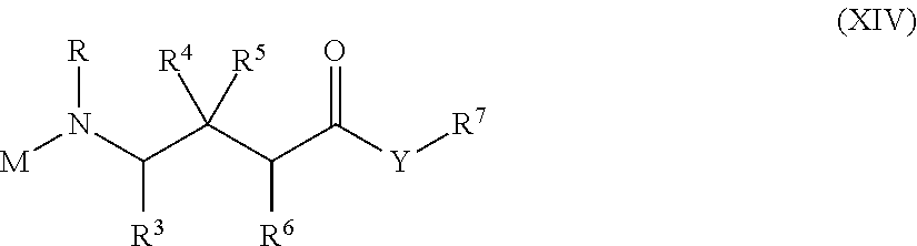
[R]N(C(C(C(C([Y][R7])=O)[R6])([R4])[R5])[R3])[M]
